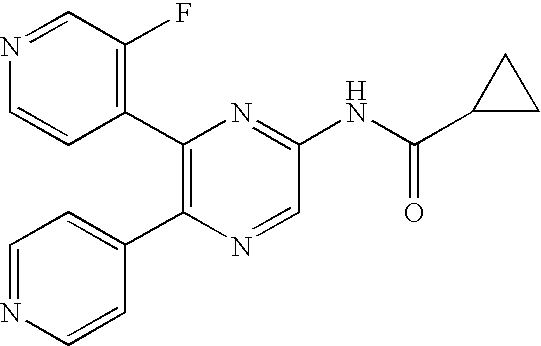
C1(C2=C(C3=CC=NC=C3)N=CC(NC(C3CC3)=O)=N2)=C(F)C=NC=C1
